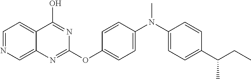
C1=NC=C2C(=C1)C(O)=NC(OC1=CC=C(N(C)C3=CC=C(C(CC)C)C=C3)C=C1)=N2
